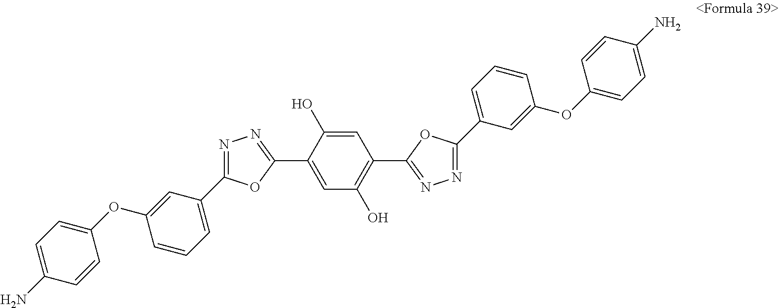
N1=C(C2=CC=CC(OC3=CC=C(N)C=C3)=C2)OC(C2=CC(O)=C(C3=NN=C(C4=CC=CC(OC5=CC=C(N)C=C5)=C4)O3)C=C2O)=N1
